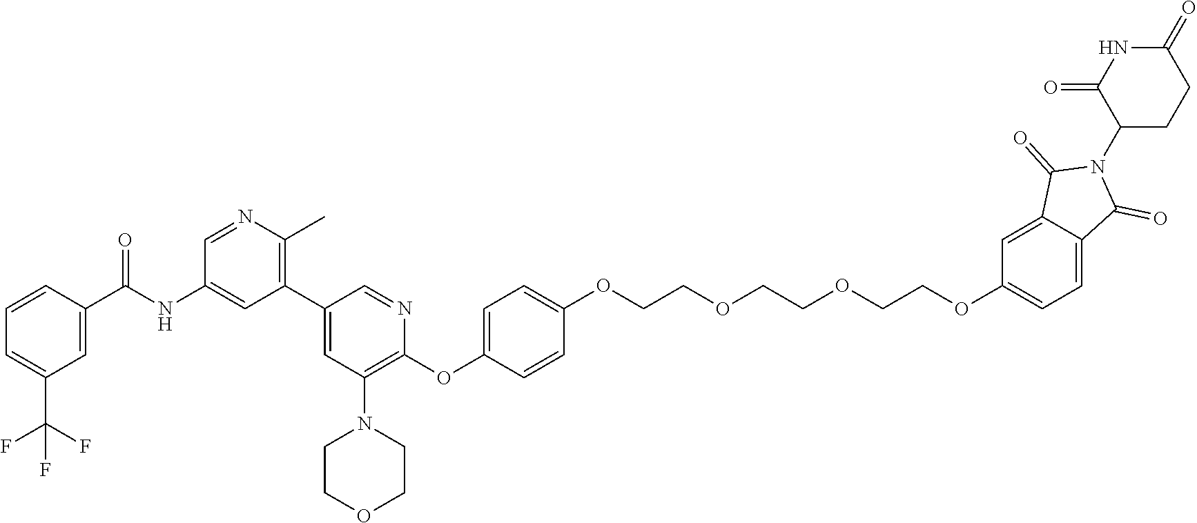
C1=CC(C(NC2=CC(C3=CC(N4CCOCC4)=C(OC4=CC=C(OCCOCCOCCOC5=CC=C6C(=C5)C(=O)N(C5CCC(=O)NC5=O)C6=O)C=C4)N=C3)=C(C)N=C2)=O)=CC(C(F)(F)F)=C1
